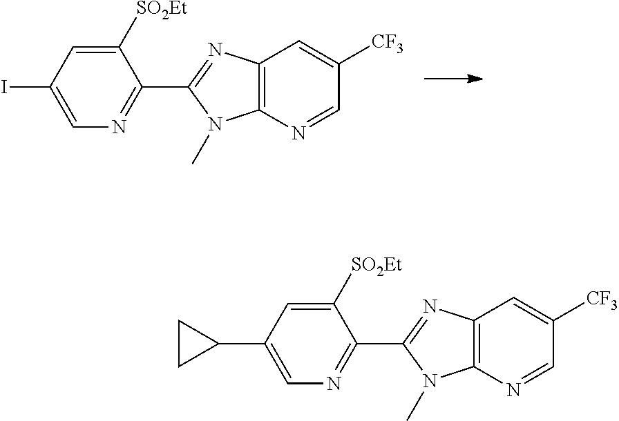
C1([SO2Et])=CC(I)=CN=C1C1=NC2=C(N1C)N=CC([CF3])=C2.C1([SO2Et])=CC(C2CC2)=CN=C1C1=NC2=C(N1C)N=CC([CF3])=C2
